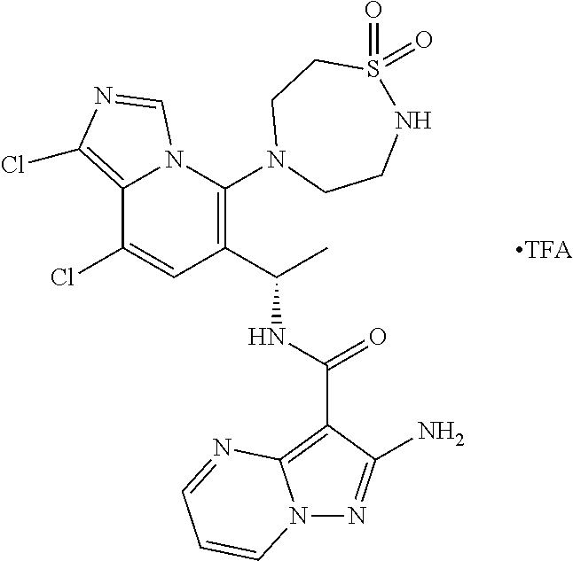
C12=C(Cl)N=CN1C(N1CCNS(=O)(=O)CC1)=C(C(C)NC(C1=C3N(N=C1N)C=CC=N3)=O)C=C2Cl
